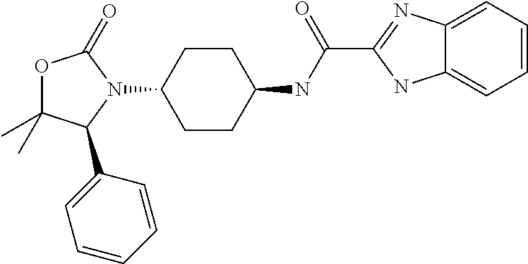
O1C(C)(C)C(C2=CC=CC=C2)N(C2CCC(NC(C3=NC4=CC=CC=C4N3)=O)CC2)C1=O
